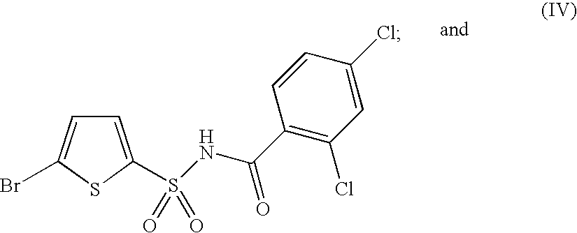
C1=C(S(=O)(=O)NC(C2=C(Cl)C=C(Cl)C=C2)=O)SC(Br)=C1
